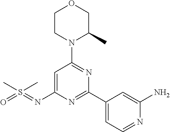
O1CCN(C2=NC(C3=CC=NC(N)=C3)=NC(N=S(=O)(C)C)=C2)C(C)C1
